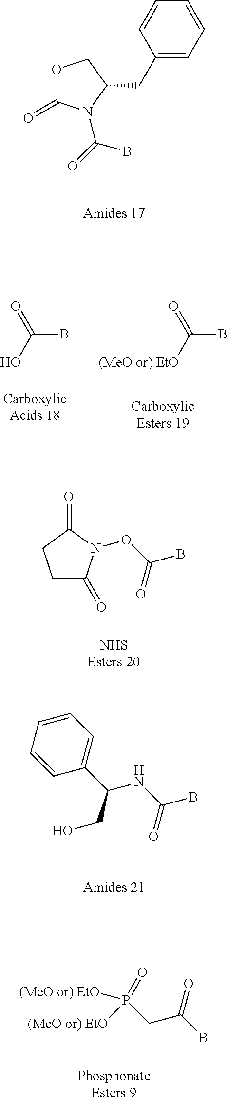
O1C(=O)N(C(=O)B)C(CC2=CC=CC=C2)C1.C(B)([(MeO or) EtO])=O.C(B)(O)=O.C1C(=O)N(OC(B)=O)C(=O)C1.C1=CC=CC(C(CO)NC(B)=O)=C1.P(CC(B)=O)(=O)([(MeO or) EtO])[(MeO or) EtO]
